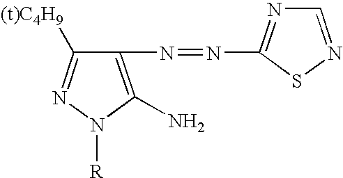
C1(N)=C(N=NC2=NC=NS2)C([(t)C4H9])=NN1[R]
